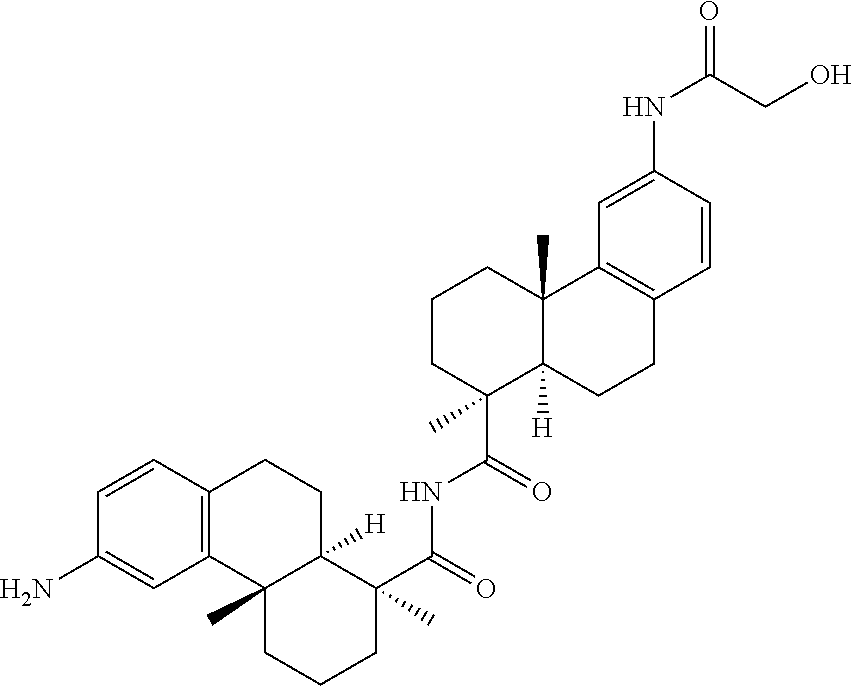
C1=CC2=C(C=C1N)C1(C)C([H])(CC2)C(C(=O)NC(C2(C)C3([H])C(C)(CCC2)C2=C(CC3)C=CC(NC(=O)CO)=C2)=O)(C)CCC1
